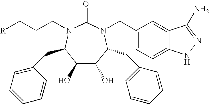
C1(O)C(O)C(CC2=CC=CC=C2)N(CC2=CC=C3C(=C2)C(N)=NN3)C(=O)N(CCC[R])C1CC1=CC=CC=C1
